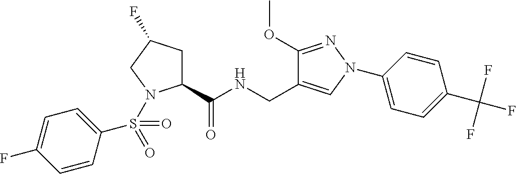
C1C(F)CN(S(=O)(=O)C2=CC=C(F)C=C2)C1C(NCC1=CN(C2=CC=C(C(F)(F)F)C=C2)N=C1OC)=O
